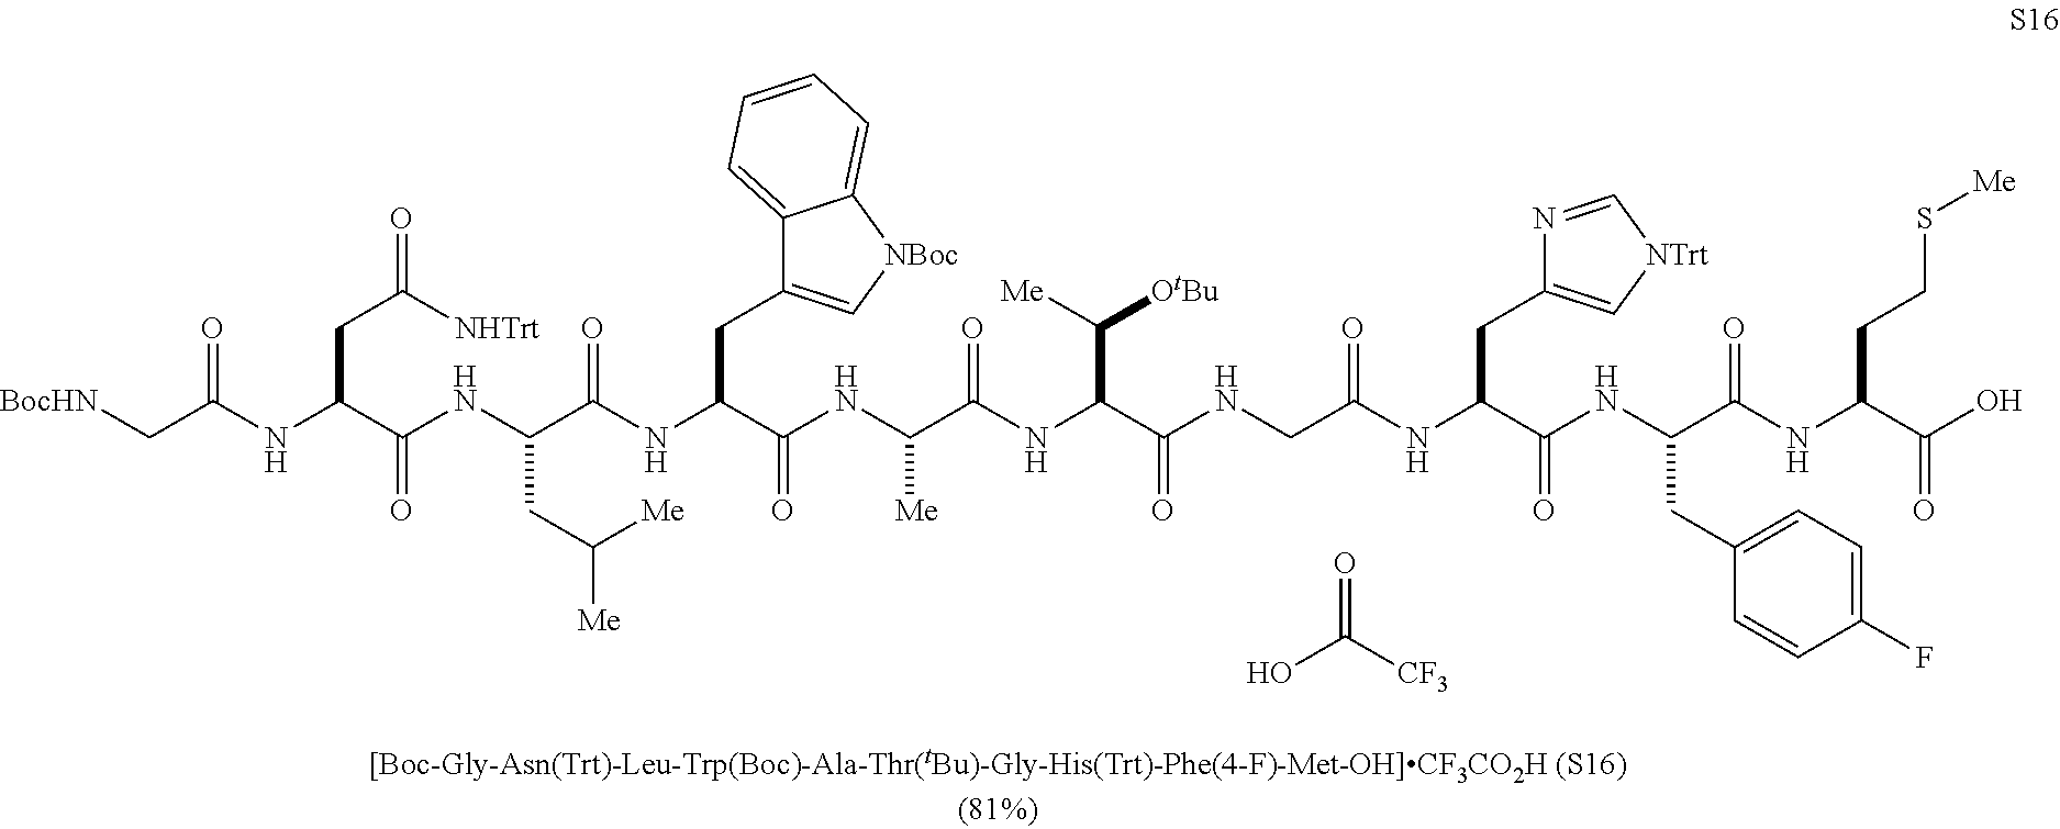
O=C([CF3])O.N(C(C(NC(C(NC(C(NC(C(NC(C(NCC(NC(C(NC(C(NC(C(O)=O)CCS[Me])=O)CC1=CC=C(F)C=C1)=O)CC1=C[NTrt]C=N1)=O)=O)C([OtBu])[Me])=O)[Me])=O)CC1=C[NBoc]C2=CC=CC=C12)=O)CC([Me])[Me])=O)CC(=O)[NHTrt])C(C[BocHN])=O
